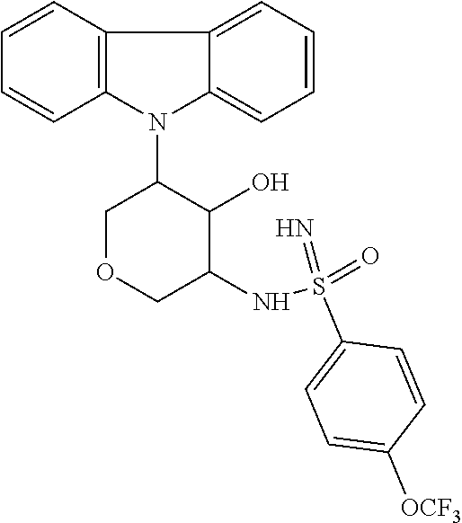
C1=CC2=C(C=C1)N(C1C(O)C(NS(=O)(=N)C3=CC=C([OCF3])C=C3)COC1)C1=CC=CC=C21
